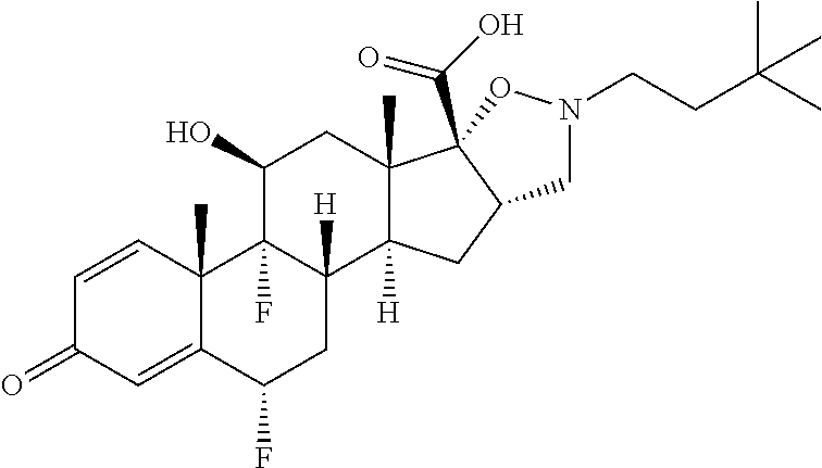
C1=CC2(C)C(=CC1=O)C(F)CC1([H])C2(F)C(O)CC2(C)C1([H])CC1C2(C(O)=O)ON(CCC(C)(C)C)C1
